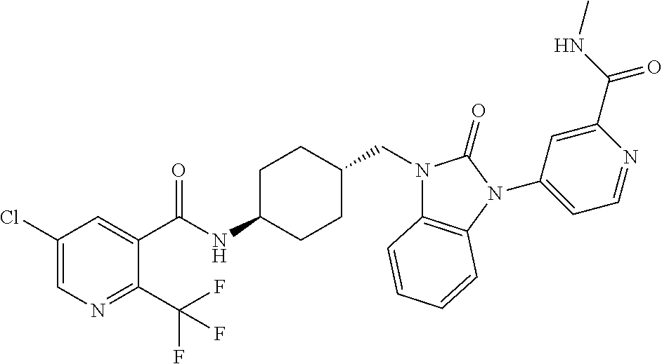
C1(Cl)=CN=C(C(F)(F)F)C(C(NC2CCC(CN3C4=C(N(C5=CC=NC(C(NC)=O)=C5)C3=O)C=CC=C4)CC2)=O)=C1
